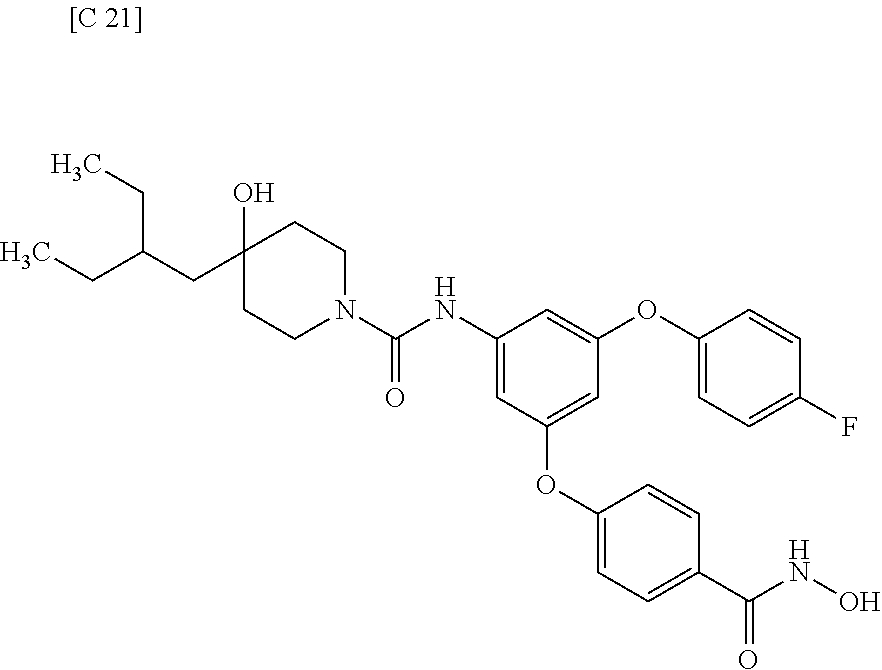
C1(NC(N2CCC(O)(CC(CC)CC)CC2)=O)=CC(OC2=CC=C(C(NO)=O)C=C2)=CC(OC2=CC=C(F)C=C2)=C1
